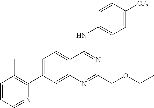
C1=CC=NC(C2=CC=C3C(=C2)N=C(COCC)N=C3NC2=CC=C([CF3])C=C2)=C1C
